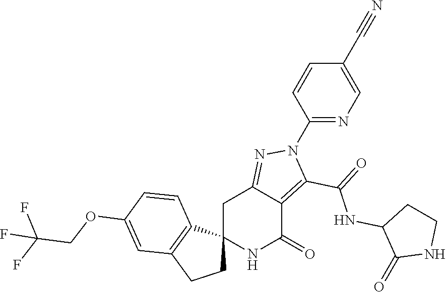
C12(NC(=O)C3=C(C(=O)NC4C(=O)NCC4)N(C4=NC=C(C#N)C=C4)N=C3C1)CCC1=C2C=CC(OCC(F)(F)F)=C1
